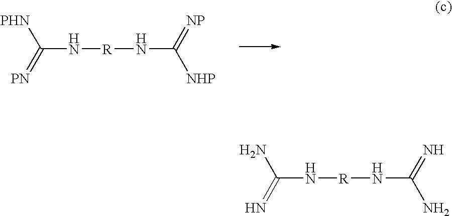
C([PHN])(=[PN])N[R]NC(=[NP])[NHP].C(N)(=N)N[R]NC(=N)N
